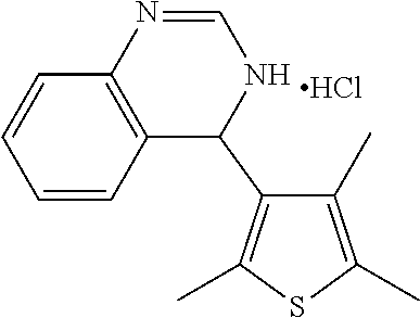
C1(C)=C(C)SC(C)=C1C1C2=C(C=CC=C2)N=CN1.Cl
